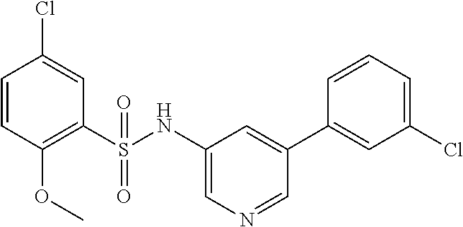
C1=CC(OC)=C(S(NC2=CN=CC(C3=CC(Cl)=CC=C3)=C2)(=O)=O)C=C1Cl
